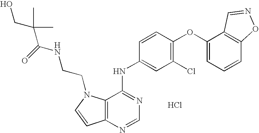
C12=C(N=CN=C1NC1=CC(Cl)=C(OC3=CC=CC4=C3C=NO4)C=C1)C=CN2CCNC(C(C)(C)CO)=O.Cl
